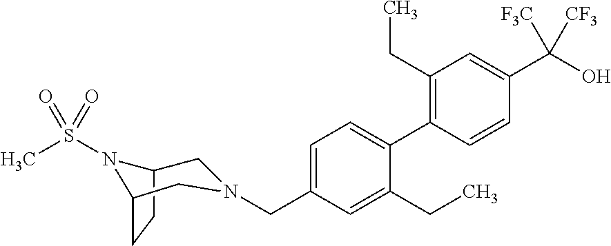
C1(CC)=C(C2=CC=C(CN3CC4CCC(N4S(C)(=O)=O)C3)C=C2CC)C=CC(C(O)([F3C])[CF3])=C1
